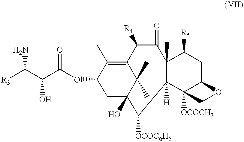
C1(OC(C(C([R3])N)O)=O)CC2(O)C(C)(C)C(=C1C)C([R4])C(=O)C1(C)C([H])(C3([OCOCH3])C(CC1[R5])OC3)C2[OCOC6H5]
